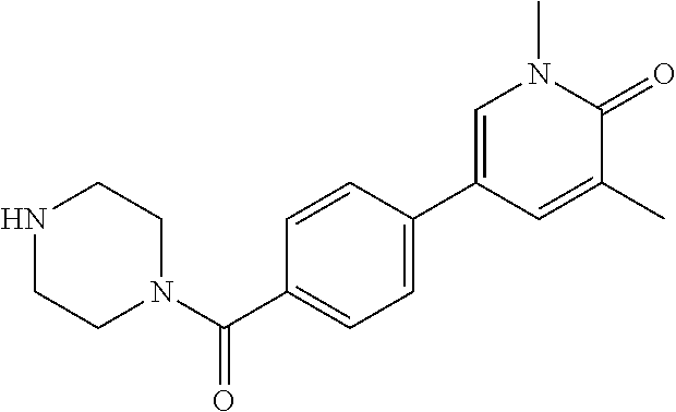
N1CCN(C(C2=CC=C(C3=CN(C)C(=O)C(C)=C3)C=C2)=O)CC1
